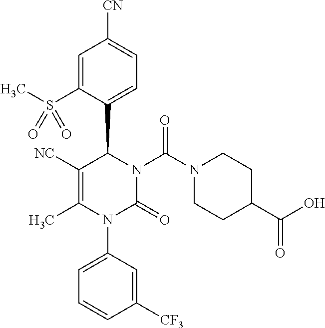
C1([NC])=C(C)N(C2=CC=CC([CF3])=C2)C(=O)N(C(N2CCC(C(O)=O)CC2)=O)C1C1=CC=C([CN])C=C1S(C)(=O)=O
